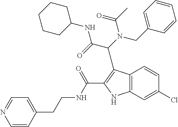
C12=C(C=C(Cl)C=C1)NC(C(=O)NCCC1=CC=NC=C1)=C2C(C(NC1CCCCC1)=O)N(CC1=CC=CC=C1)C(=O)C
